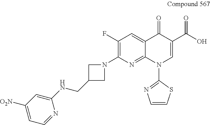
C1(F)=C(N2CC(CNC3=CC([O2N])=CC=N3)C2)N=C2C(=C1)C(=O)C(C(O)=O)=CN2C1=NC=CS1
